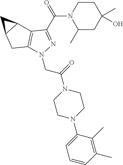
C1(C(=O)N2C(C)CC(O)(C)CC2)=NN(CC(=O)N2CCN(C3=CC=CC(C)=C3C)CC2)C2=C1C1C(C2)C1
